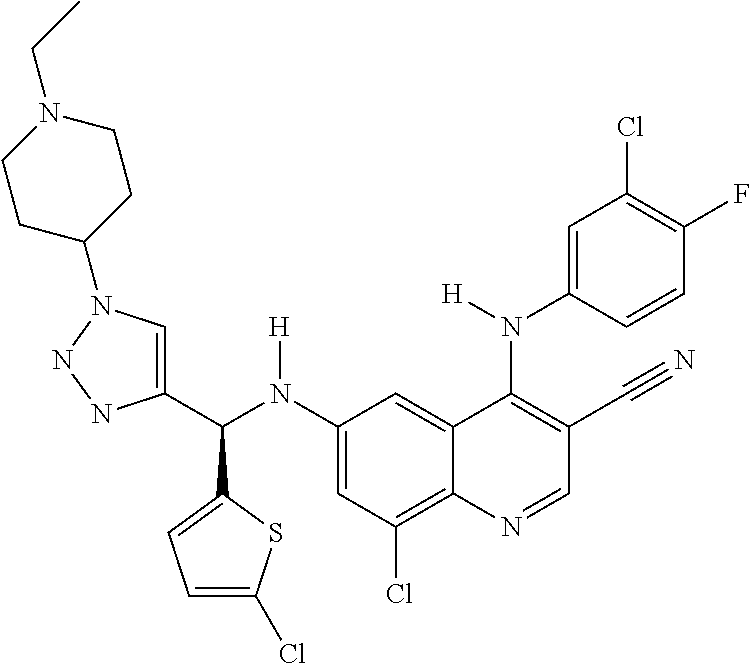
C1(N(C(C2=CN(C3CCN(CC)CC3)NN2)C2=CC=C(Cl)S2)[H])=CC(Cl)=C2C(=C1)C(N(C1=CC(Cl)=C(F)C=C1)[H])=C(C#N)C=N2
